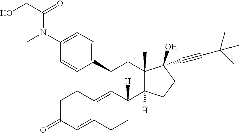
C1(C2=CC=C(N(C(=O)CO)C)C=C2)C2=C3C(=CC(=O)CC3)CCC2([H])C2([H])C(C)(C1)C(C#CC(C)(C)C)(O)CC2
